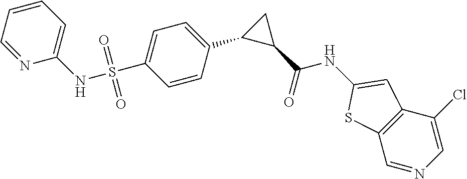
C1=C(S(NC2=CC=CC=N2)(=O)=O)C=CC(C2C(C(NC3=CC4=C(C=NC=C4Cl)S3)=O)C2)=C1
